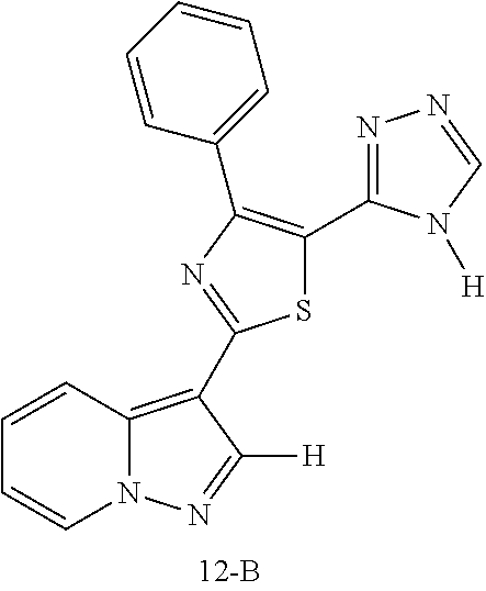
C1=CC2=C(C3=NC(C4=CC=CC=C4)=C(C4=NN=CN4[H])S3)C([H])=NN2C=C1
